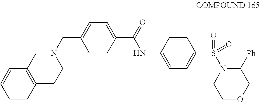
C1=C(CN2CC3=C(CC2)C=CC=C3)C=CC(C(=O)NC2=CC=C(S(=O)(N3CCOCC3[Ph])=O)C=C2)=C1
